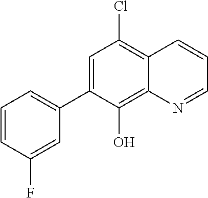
C1=C(C2=CC=CC(F)=C2)C(O)=C2C(=C1Cl)C=CC=N2
